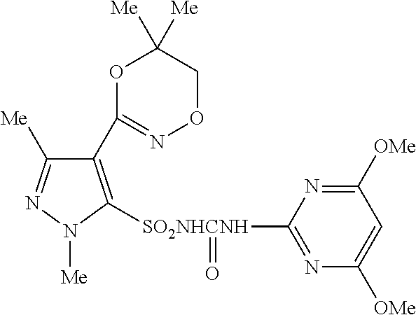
C1(C2=NOCC([Me])([Me])O2)=C([SO2NHCNH](C2=NC([OMe])=CC([OMe])=N2)=O)N([Me])N=C1[Me]
